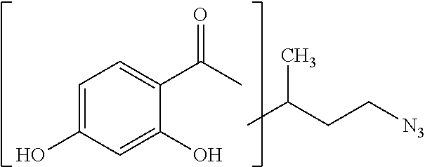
C1=C(O)C=C(O)C(C(C)=O)=C1.CC(CC[N3])C
